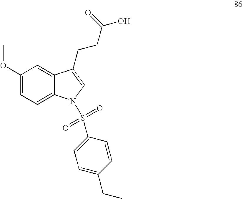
C1=C2C(=CC=C1OC)N(S(=O)(=O)C1=CC=C(CC)C=C1)C=C2CCC(O)=O
